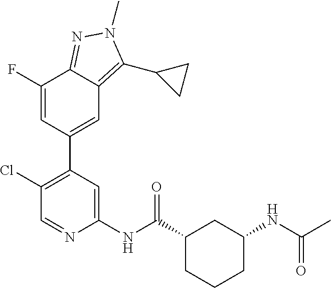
C1(F)=CC(C2=C(Cl)C=NC(NC(C3CCCC(NC(C)=O)C3)=O)=C2)=CC2=C(C3CC3)N(C)N=C12
